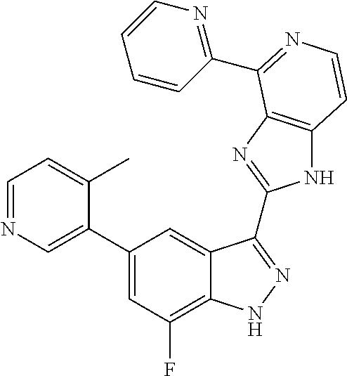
C1(C2=CN=CC=C2C)=CC(F)=C2C(=C1)C(C1=NC3=C(N1)C=CN=C3C1=NC=CC=C1)=NN2
